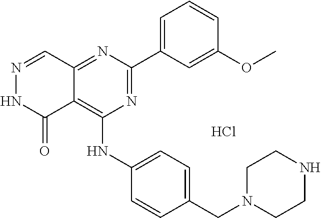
N1=C(C2=CC=CC(OC)=C2)N=C2C(=C1NC1=CC=C(CN3CCNCC3)C=C1)C(=O)NN=C2.Cl
